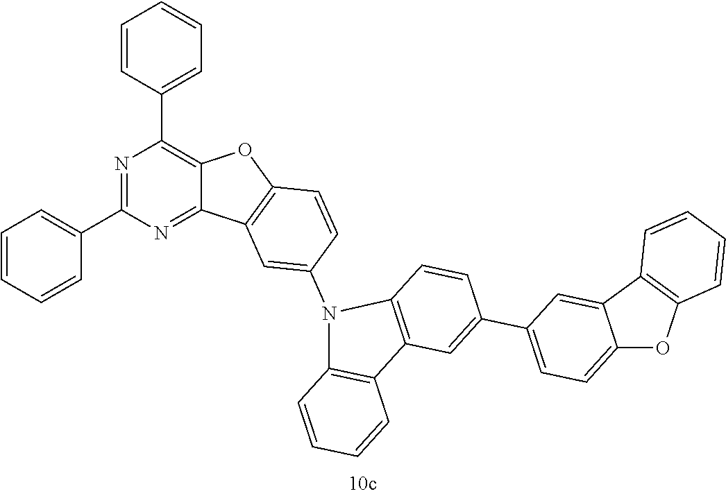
C12=CC=C(C3=CC4=C(C=C3)N(C3=CC5=C(OC6=C(C7=CC=CC=C7)N=C(C7=CC=CC=C7)N=C65)C=C3)C3=C4C=CC=C3)C=C1C1=C(O2)C=CC=C1
